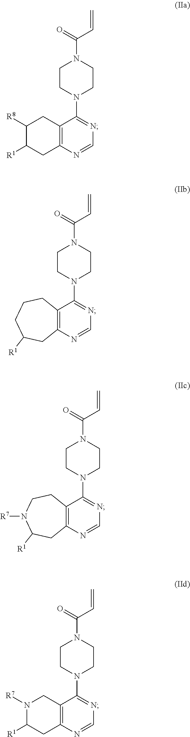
C1=NC2=C(CC([R8])C([R1])C2)C(N2CCN(C(=O)C=C)CC2)=N1.N1=C(N2CCN(C(C=C)=O)CC2)C2=C(N=C1)CC([R1])CCC2.N1=C(N2CCN(C(C=C)=O)CC2)C2=C(N=C1)CC([R1])N([R7])CC2.C1=NC2=C(CN([R7])C([R1])C2)C(N2CCN(C(=O)C=C)CC2)=N1
